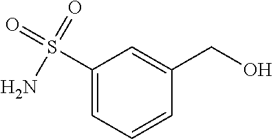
C1=CC(CO)=CC(S(N)(=O)=O)=C1
